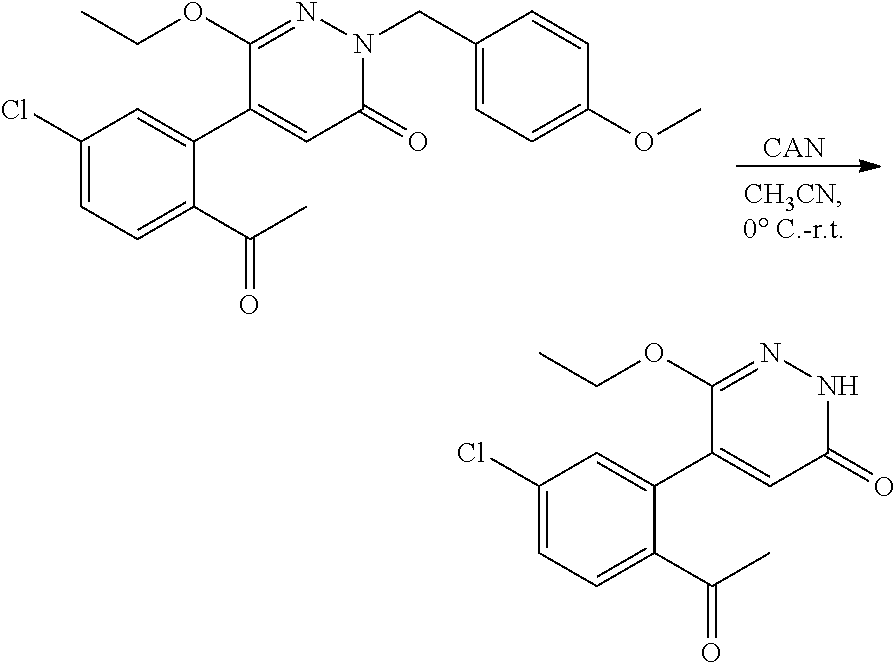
[CAN].C1(Cl)=CC=C(C(C)=O)C(C2=CC(=O)N(CC3=CC=C(OC)C=C3)N=C2OCC)=C1.C1(Cl)=CC=C(C(C)=O)C(C2=CC(=O)NN=C2OCC)=C1
